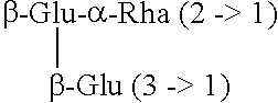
[b-Glu-a-Rha (2 -> 1)][b-Glu (3 -> 1)]
